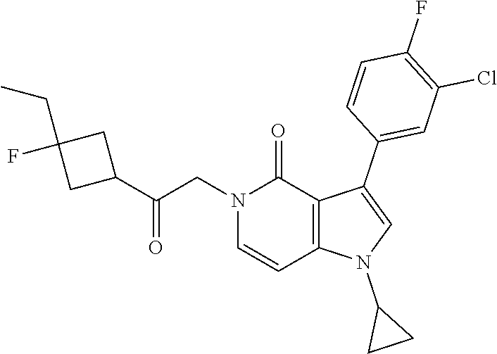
C1(F)=C(Cl)C=C(C2=CN(C3CC3)C3=C2C(=O)N(CC(=O)C2CC(CC)(F)C2)C=C3)C=C1
